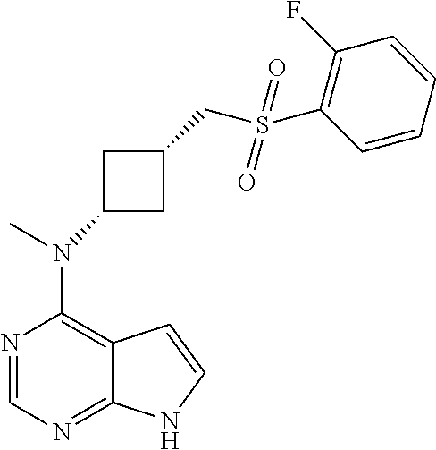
N1=CN=C2C(=C1N(C)C1CC(CS(C3=C(F)C=CC=C3)(=O)=O)C1)C=CN2
